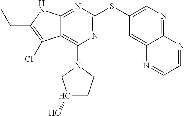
C12=C(N3CC(O)CC3)N=C(SC3=CN=C4C(=C3)N=CC=N4)N=C1NC(CC)=C2Cl
